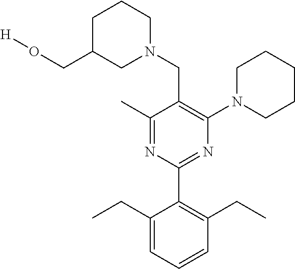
C1(C)=NC(C2=C(CC)C=CC=C2CC)=NC(N2CCCCC2)=C1CN1CCCC(CO[H])C1
